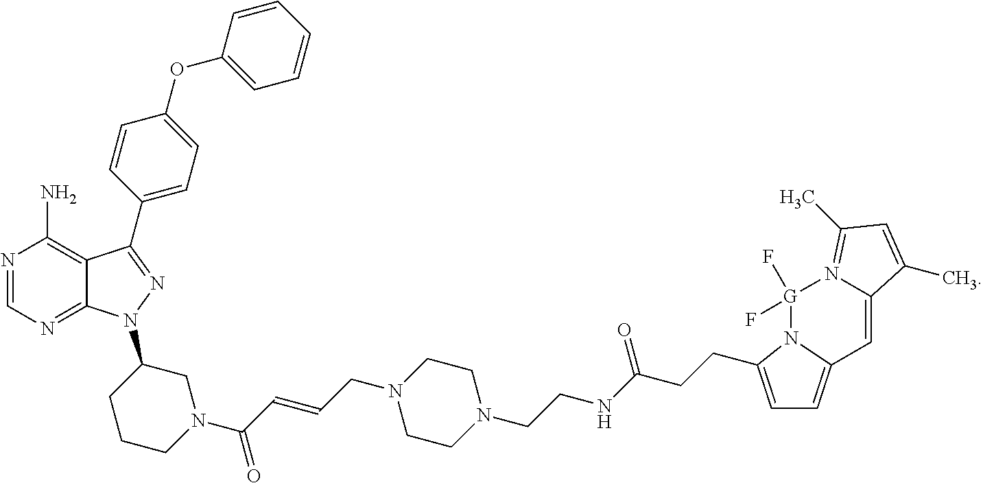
N1=CN=C2C(=C1N)C(C1=CC=C(OC3=CC=CC=C3)C=C1)=NN2C1CCCN(C(C=CCN2CCN(CCNC(CCC3=CC=C4N3[G](F)(F)N3=C(C)C=C(C)C3=C4)=O)CC2)=O)C1
